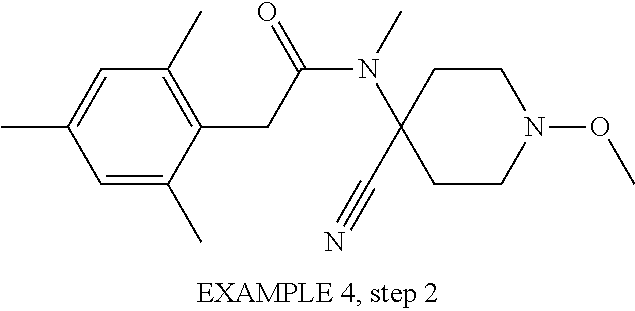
C1=C(C)C(CC(N(C)C2(C#N)CCN(OC)CC2)=O)=C(C)C=C1C
